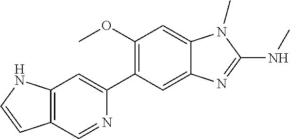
C1(C2=CC3=C(C=N2)C=CN3)=C(OC)C=C2C(=C1)N=C(NC)N2C
